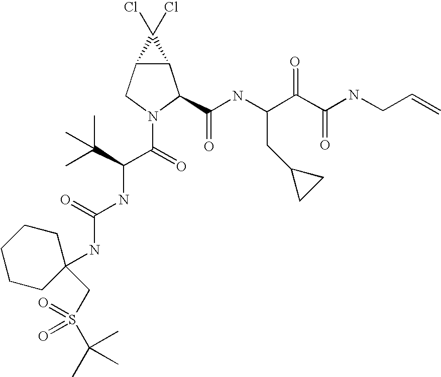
C12C(CN(C(=O)C(NC(NC3(CS(C(C)(C)C)(=O)=O)CCCCC3)=O)C(C)(C)C)C1C(NC(C(C(NCC=C)=O)=O)CC1CC1)=O)C2(Cl)Cl
